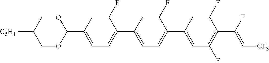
C1OC(C2=CC=C(C3=CC=C(C4=CC(F)=C(C(F)=C[CF3])C(F)=C4)C(F)=C3)C(F)=C2)OCC1[C5H11]
